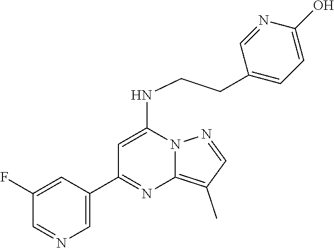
C1(C2=NC3=C(C)C=NN3C(NCCC3=CC=C(O)N=C3)=C2)=CN=CC(F)=C1
